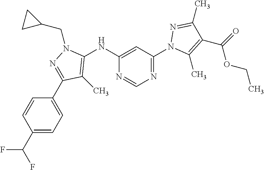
N1=C(N2C(C)=C(C(OCC)=O)C(C)=N2)C=C(NC2=C(C)C(C3=CC=C(C(F)F)C=C3)=NN2CC2CC2)N=C1
